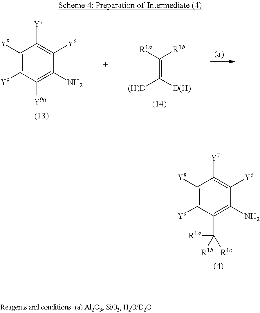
C1([Y8])=C([Y9])C(C([R1a])([R1c])[R1b])=C(N)C([Y6])=C1[Y7].C1([Y8])=C([Y9])C([Y9a])=C(N)C([Y6])=C1[Y7].C(=C([D(H)])[(H)D])([R1a])[R1b]
